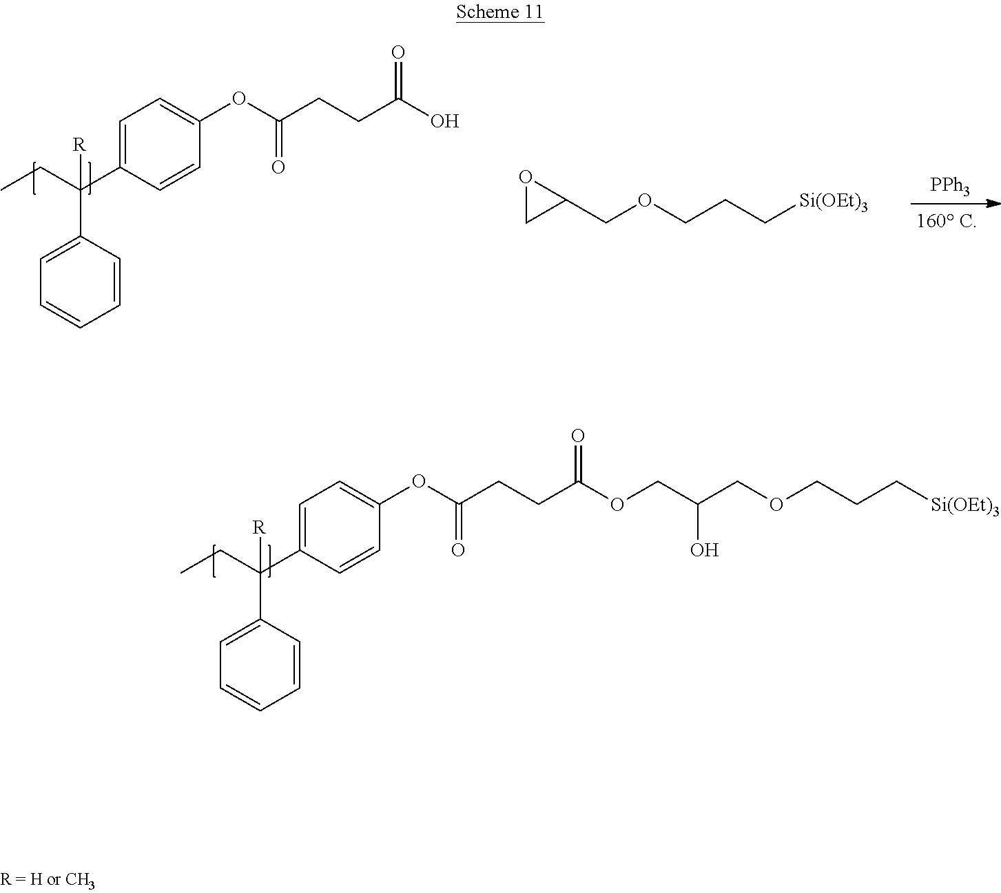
C1(C(CC)(C2=CC=C(OC(CCC(OCC(COCCC[Si(OEt)3])O)=O)=O)C=C2)[R])=CC=CC=C1.C1(C(CC)(C2=CC=C(OC(CCC(O)=O)=O)C=C2)[R])=CC=CC=C1.O1CC1COCCC[Si(OEt)3].[PPh3]
